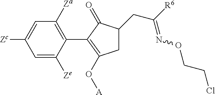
C1=C([Zc])C=C([Ze])C(C2=C(O[A])CC(CC([R6])=NOCCCl)C2=O)=C1[Za]
